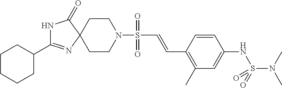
C1CCCC(C2=NC3(C(=O)N2)CCN(S(=O)(=O)C=CC2=C(C)C=C(NS(N(C)C)(=O)=O)C=C2)CC3)C1
